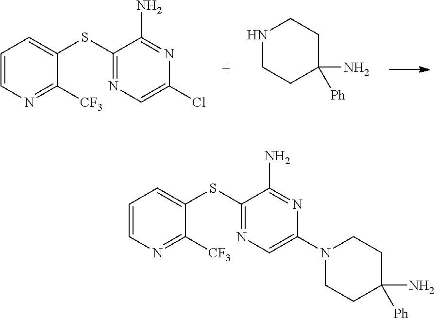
C1(SC2=CC=CN=C2[CF3])=NC=C(Cl)N=C1N.N1CCC(N)([Ph])CC1.C1(SC2=CC=CN=C2[CF3])=NC=C(N2CCC(N)([Ph])CC2)N=C1N
